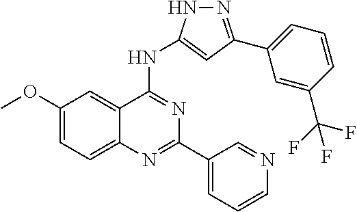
C1(OC)=CC=C2C(=C1)C(NC1=CC(C3=CC=CC(C(F)(F)F)=C3)=NN1)=NC(C1=CC=CN=C1)=N2
